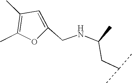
N(C(C)CC(C)C)CC1=CC(C)=C(C)O1
